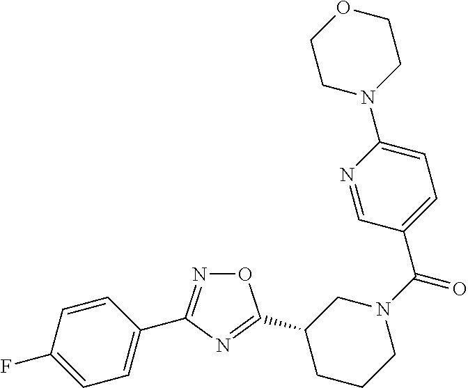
C1=C(C2=NOC(C3CN(C(=O)C4=CC=C(N5CCOCC5)N=C4)CCC3)=N2)C=CC(F)=C1
